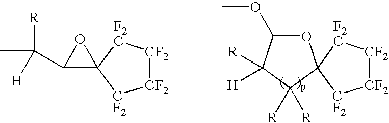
C1(C(C)([R])[H])OC12[F2C][CF2][CF2][CF2]2.O1C(OC)C([R])([H])C([R])([R])C12[F2C][CF2][CF2][CF2]2
